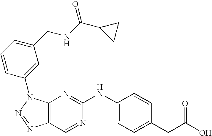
C12=C(N(C3=CC(CNC(C4CC4)=O)=CC=C3)N=N1)N=C(NC1=CC=C(CC(O)=O)C=C1)N=C2
